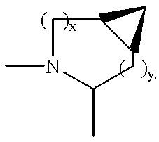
N1(C)C(C)CC2C(C1)C2
